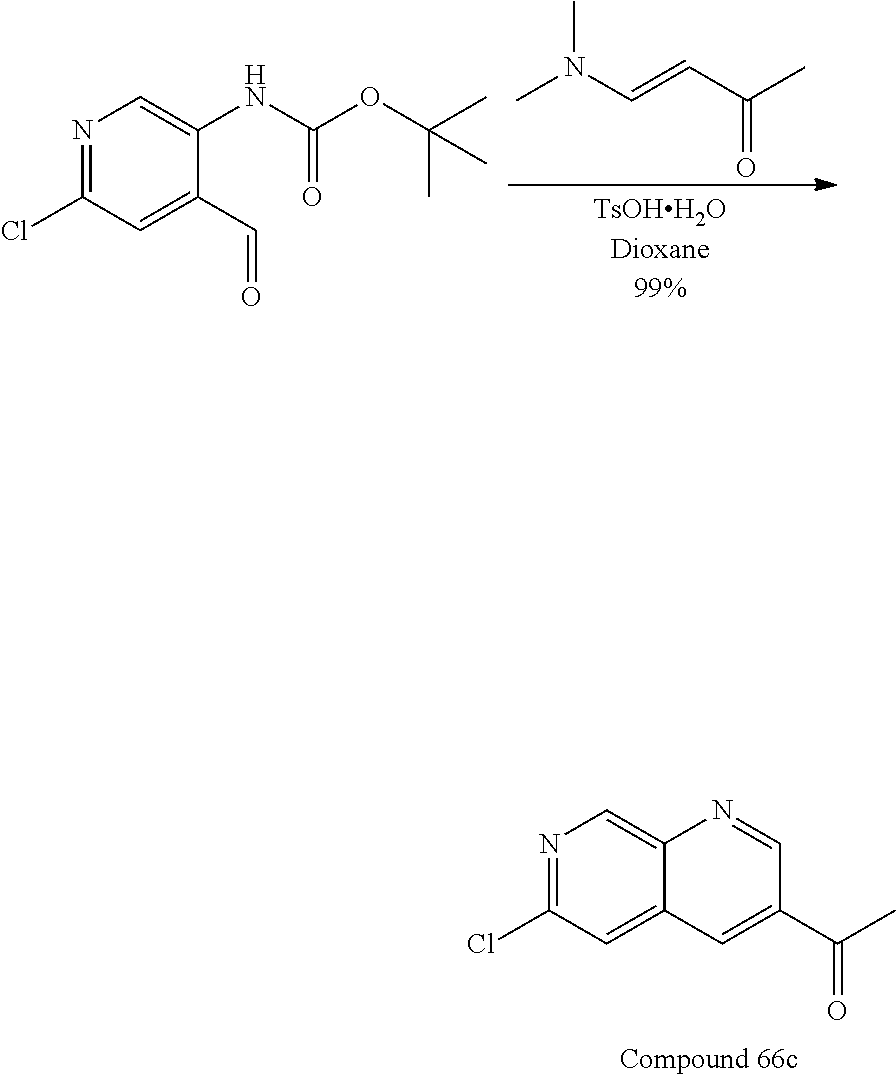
N1=C(Cl)C=C2C(=C1)N=CC(C(C)=O)=C2.N1=C(Cl)C=C(C=O)C(NC(OC(C)(C)C)=O)=C1.CN(C=CC(C)=O)C
